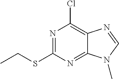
N1=C(SCC)N=C2C(=C1Cl)N=CN2C
